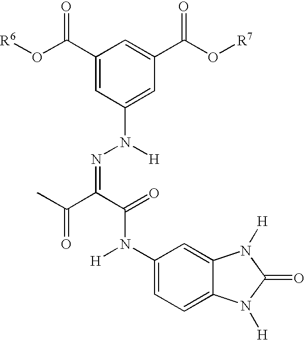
C1(C(O[R6])=O)=CC(N([H])N=C(C(=O)N(C2=CC=C3C(=C2)N([H])C(=O)N3[H])[H])C(C)=O)=CC(C(O[R7])=O)=C1
